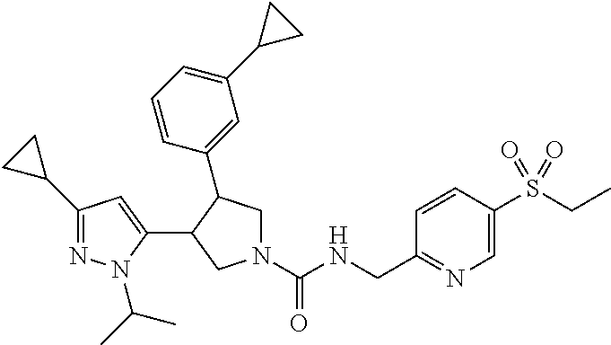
N1(C(NCC2=NC=C(S(CC)(=O)=O)C=C2)=O)CC(C2=CC(C3CC3)=CC=C2)C(C2=CC(C3CC3)=NN2C(C)C)C1
